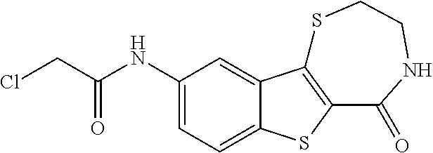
C1(NC(=O)CCl)=CC=C2C(=C1)C1=C(S2)C(=O)NCCS1
